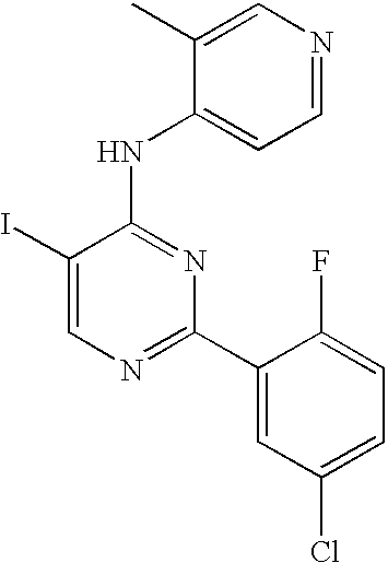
C1=C(I)C(NC2=CC=NC=C2C)=NC(C2=CC(Cl)=CC=C2F)=N1
